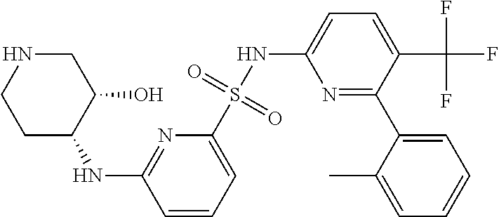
C1=CC=C(S(NC2=CC=C(C(F)(F)F)C(C3=CC=CC=C3C)=N2)(=O)=O)N=C1NC1C(O)CNCC1
